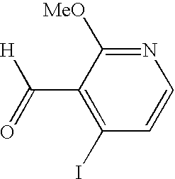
C1(C(=O)[H])=C(I)C=CN=C1[MeO]
